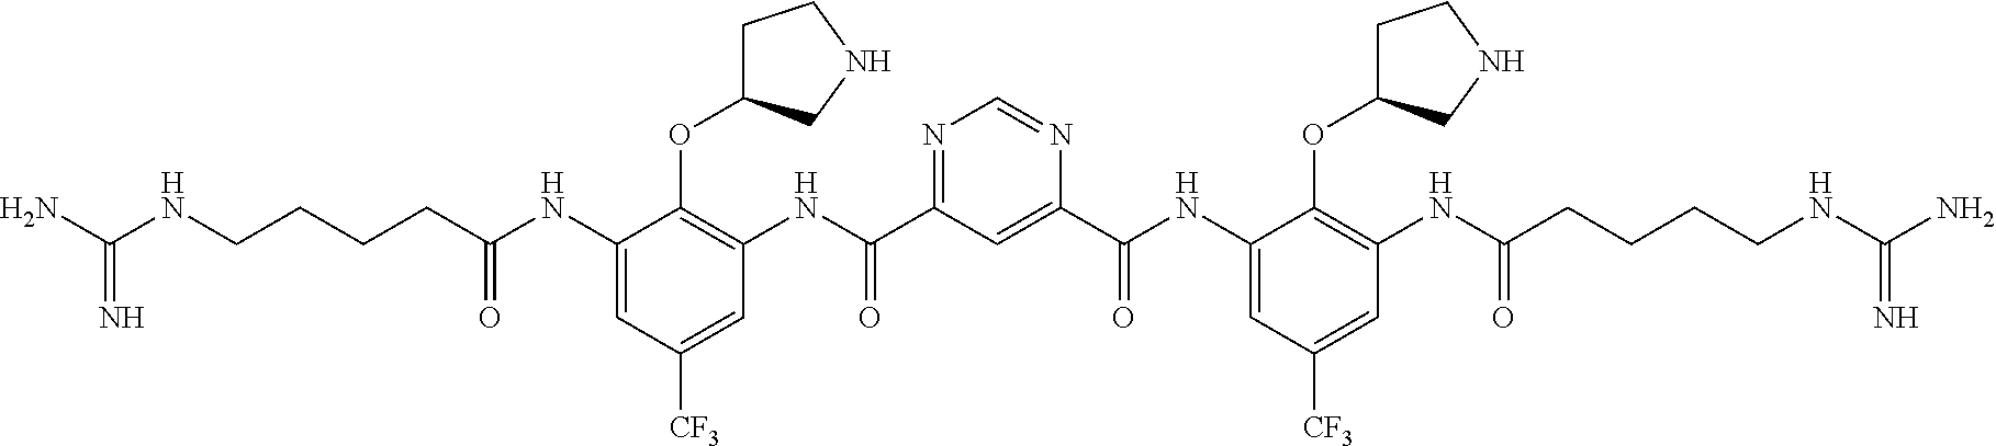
C(NCCCCC(NC1=CC([CF3])=CC(NC(C2=NC=NC(C(NC3=CC([CF3])=CC(NC(=O)CCCCNC(N)=N)=C3OC3CCNC3)=O)=C2)=O)=C1OC1CCNC1)=O)(N)=N
